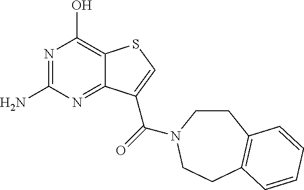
NC1=NC(O)=C2C(=N1)C(C(=O)N1CCC3=C(CC1)C=CC=C3)=CS2
